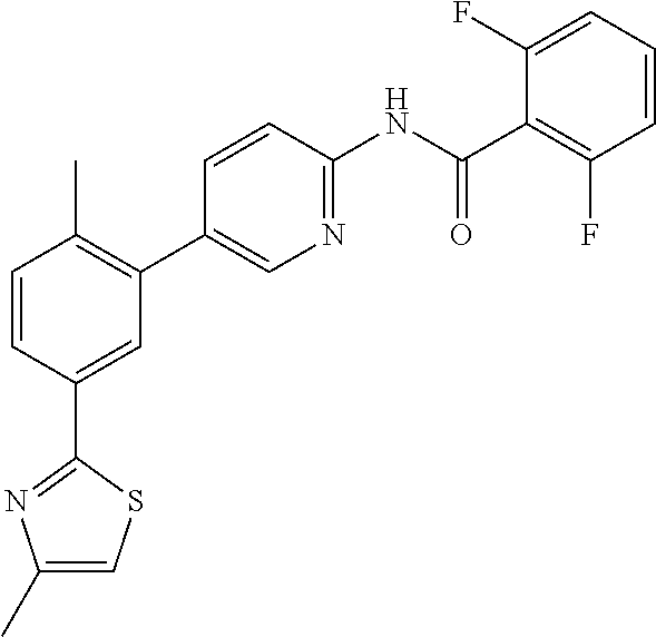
C1=CC(C2=NC(C)=CS2)=CC(C2=CN=C(NC(C3=C(F)C=CC=C3F)=O)C=C2)=C1C
